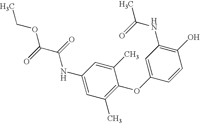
C1(O)=C(NC(C)=O)C=C(OC2=C(C)C=C(NC(C(OCC)=O)=O)C=C2C)C=C1
